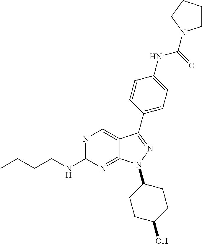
N1=C(NCCCC)N=C2C(=C1)C(C1=CC=C(NC(=O)N3CCCC3)C=C1)=NN2C1CCC(O)CC1
